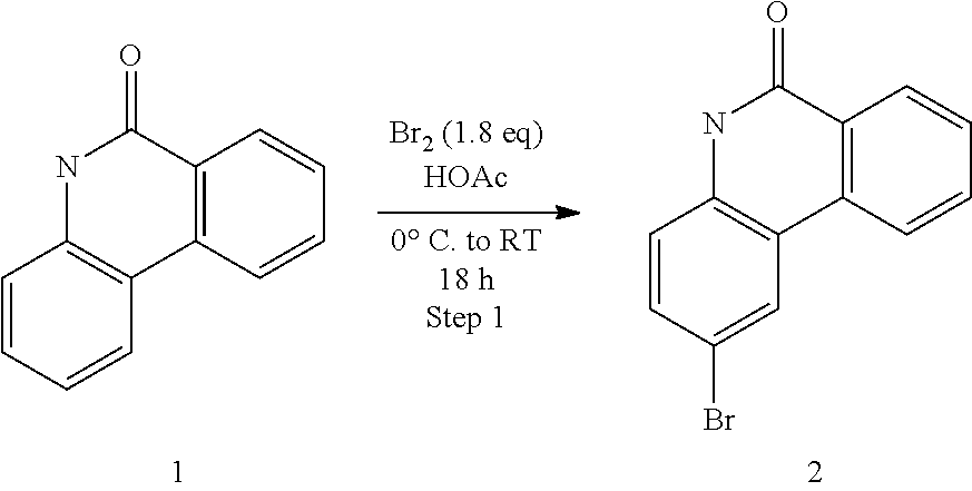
N1C2=C(C3=C(C1=O)C=CC=C3)C=CC=C2.N1C2=C(C3=C(C1=O)C=CC=C3)C=C(Br)C=C2
